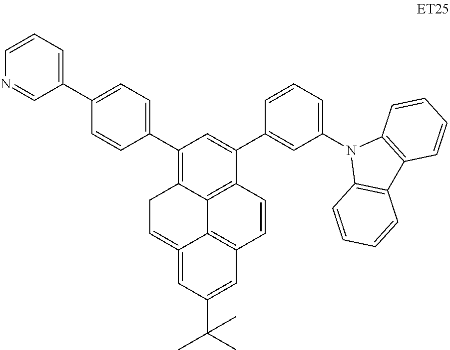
C1(C2=CC=C(C3=CC=CN=C3)C=C2)=C2C3=C(C(C4=CC(N5C6=C(C7=C5C=CC=C7)C=CC=C6)=CC=C4)=C1)C=CC1=C3C(=CC2)=CC(C(C)(C)C)=C1
